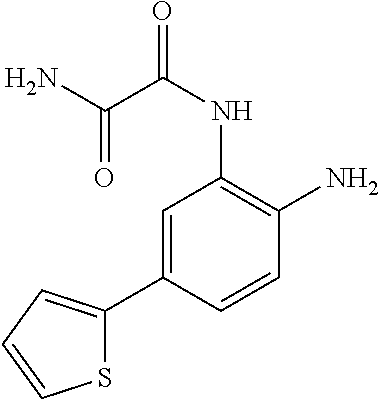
S1C(C2=CC(NC(C(=O)N)=O)=C(N)C=C2)=CC=C1
